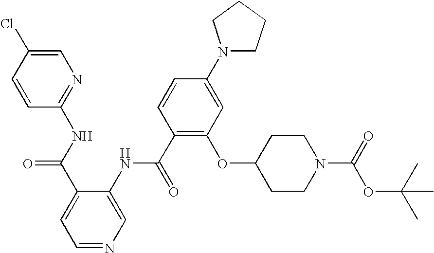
N(C(C1=CC=NC=C1NC(C1=C(OC2CCN(C(=O)OC(C)(C)C)CC2)C=C(N2CCCC2)C=C1)=O)=O)C1=NC=C(Cl)C=C1
